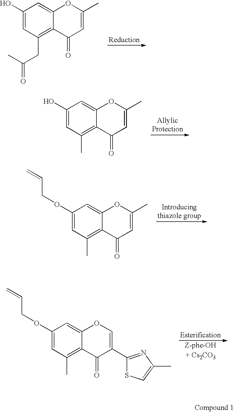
C1(O)=CC(C)=C2C(=C1)OC(C)=CC2=O.C1(O)=CC(CC(C)=O)=C2C(=C1)OC(C)=CC2=O.C1(OCC=C)=CC(C)=C2C(=C1)OC(C)=CC2=O.C1(OCC=C)=CC(C)=C2C(=C1)OC=C(C1=NC(C)=CS1)C2=O.[Z-phe-OH]
